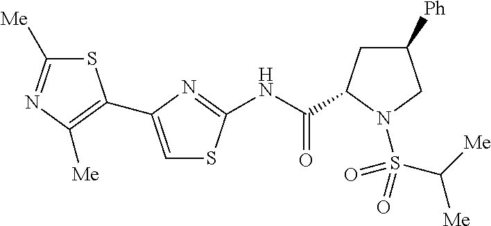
S1C([Me])=NC([Me])=C1C1=CSC(NC(=O)C2CC([Ph])CN2S(C([Me])[Me])(=O)=O)=N1
